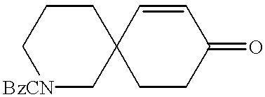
[BzCN]1CC2(CCC1)CCC(=O)C=C2
